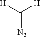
C(=[N2])([H])[H]
